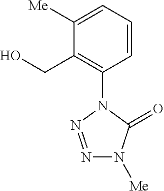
C1=CC=C([Me])C(CO)=C1N1N=NN([Me])C1=O
